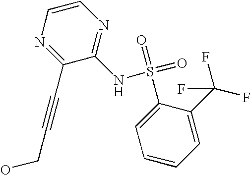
C1=CC=C(C(F)(F)F)C(S(=O)(NC2=NC=CN=C2C#CCO)=O)=C1
